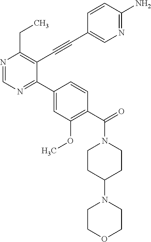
N1=CN=C(C2=CC(OC)=C(C(=O)N3CCC(N4CCOCC4)CC3)C=C2)C(C#CC2=CN=C(N)C=C2)=C1CC
